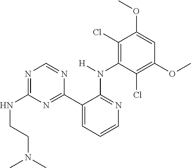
N1=C(NCCN(C)C)N=C(C2=CC=CN=C2N(C2=C(Cl)C(OC)=CC(OC)=C2Cl)[H])N=C1
